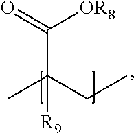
CC(CC)(C(=O)[OR8])[R9]
